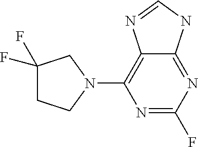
N1=C(F)N=C2C(=C1N1CC(F)(F)CC1)N=CN2
